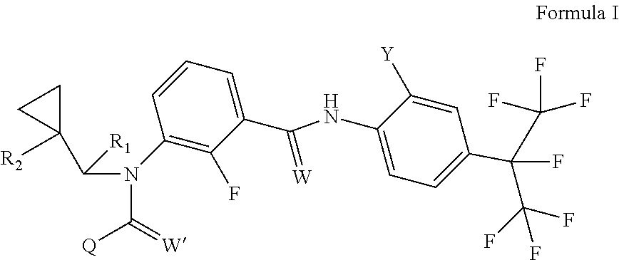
C1([R2])(C([R1])N(C([Q])=[W])C2=C(F)C(C(=[W])NC3=CC=C(C(C(F)(F)F)(F)C(F)(F)F)C=C3[Y])=CC=C2)CC1
